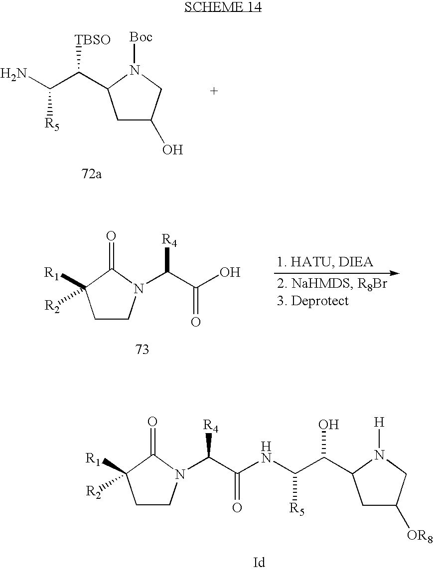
C1(=O)C([R1])([R2])CCN1C(C(NC(C(O)C1N([H])CC([OR8])C1)[R5])=O)[R4].N1([Boc])CC(O)CC1C(C(N)[R5])[TBSO].C1(=O)N(C(C(O)=O)[R4])CCC1([R1])[R2]
